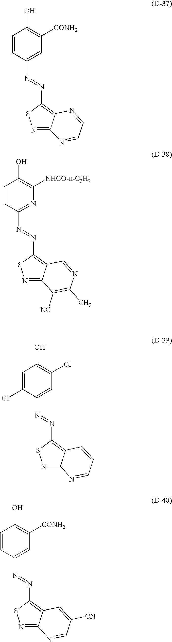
N1=C2C(=C(N=NC3=CC([CONH2])=C(O)C=C3)S1)N=CC=N2.N1=C2C(=C(N=NC3=NC([NHCO-n-C3H7])=C(O)C=C3)S1)C=NC(C)=C2[NC].N1=C2C(=C(N=NC3=CC(Cl)=C(O)C=C3Cl)S1)C=CC=N2.N1=C2C(=C(N=NC3=CC([CONH2])=C(O)C=C3)S1)C=C([CN])C=N2
